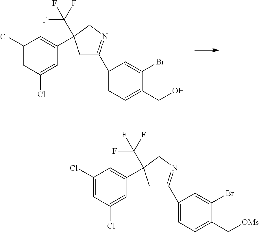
C1(C2=NCC(C3=CC(Cl)=CC(Cl)=C3)(C(F)(F)F)C2)=CC=C(CO)C(Br)=C1.C1(C2=NCC(C3=CC(Cl)=CC(Cl)=C3)(C(F)(F)F)C2)=CC=C(C[OMs])C(Br)=C1
